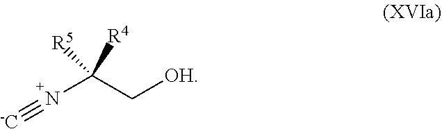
N(C([R4])(C[OH])[R5])#[-C]
